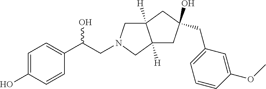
C1=C(O)C=CC(C(O)CN2CC3([H])C([H])(C2)CC(CC2=CC=CC(OC)=C2)(O)C3)=C1
